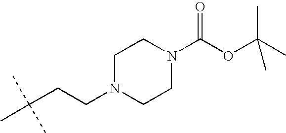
C(CCN1CCN(C(OC(C)(C)C)=O)CC1)(C)(C)C
